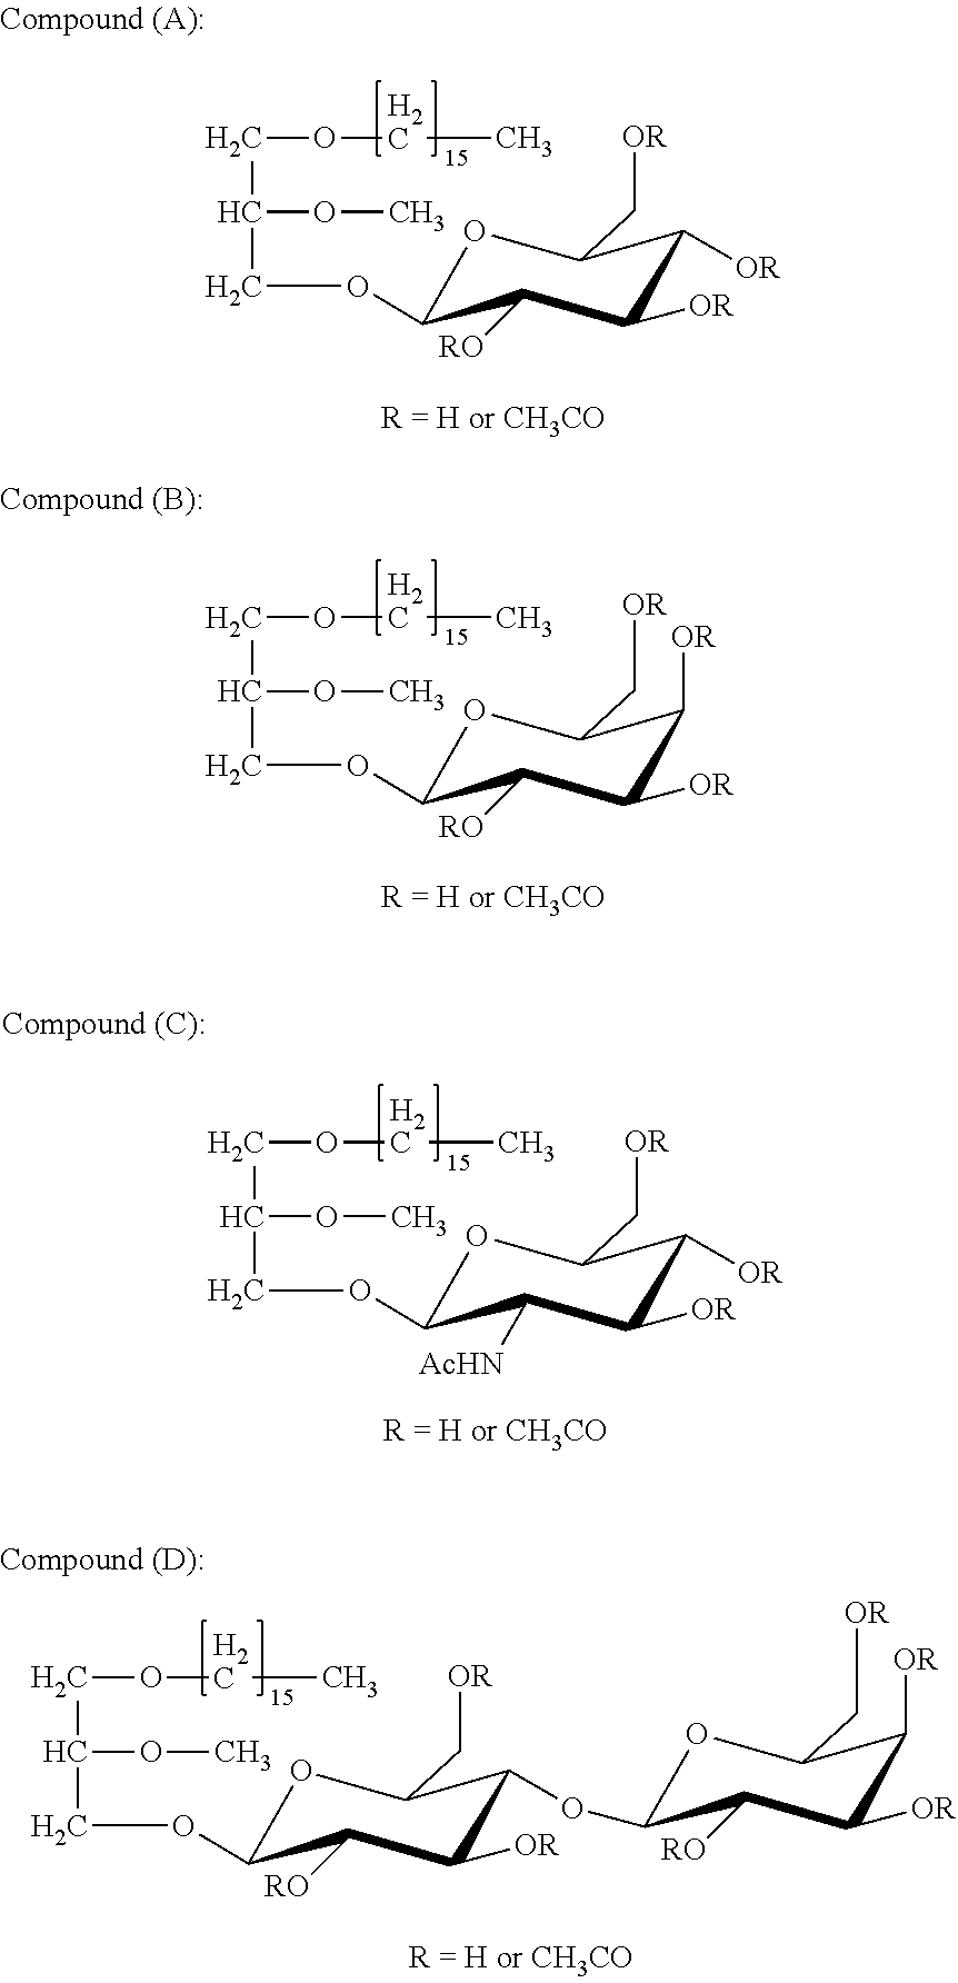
C1([OR])C(OC2C([RO])C([OR])C([OR])C(C[OR])O2)C(C[OR])OC(OCC(COCC)OC)C1[RO].C1([OR])C([OR])C(C[OR])OC(OCC(COCC)OC)C1[RO].C1([OR])C([OR])C(C[OR])OC(OCC(COCC)OC)C1[RO].C1([OR])C([OR])C(C[OR])OC(OCC(COCC)OC)C1[AcHN]
